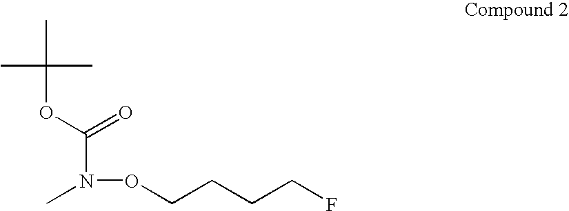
C(N(C)OCCCCF)(=O)OC(C)(C)C
